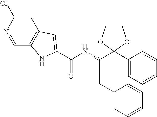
C1=C(Cl)N=CC2=C1C=C(C(NC(C1(C3=CC=CC=C3)OCCO1)CC1=CC=CC=C1)=O)N2
